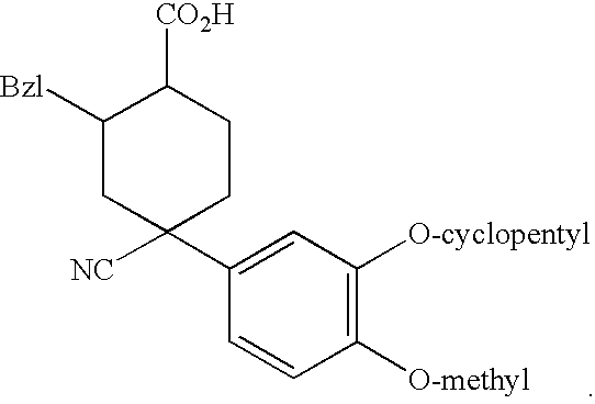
[NC]C1(C2=CC([O-cyclopentyl])=C([O-methyl])C=C2)CCC([CO2H])C([Bzl])C1
